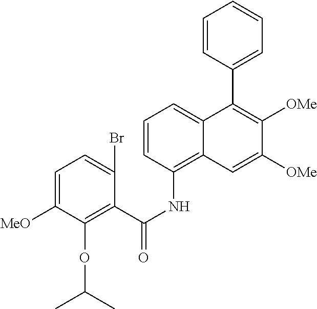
C1=C([MeO])C(OC(C)C)=C(C(NC2=C3C(=CC=C2)C(C2=CC=CC=C2)=C([OMe])C([OMe])=C3)=O)C(Br)=C1
